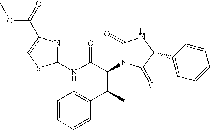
C1(NC(C(C(C2=CC=CC=C2)C)N2C(=O)NC(C3=CC=CC=C3)C2=O)=O)=NC(C(=O)OC)=CS1
